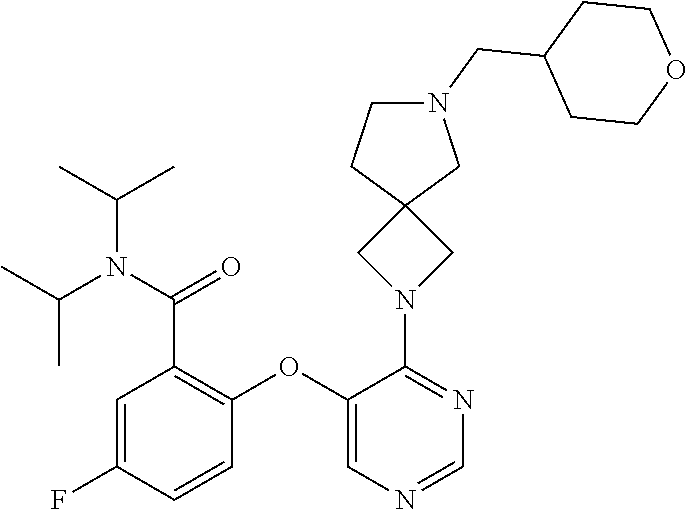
C1=C(F)C=CC(OC2=CN=CN=C2N2CC3(C2)CN(CC2CCOCC2)CC3)=C1C(=O)N(C(C)C)C(C)C
